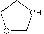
O1CCCC1
